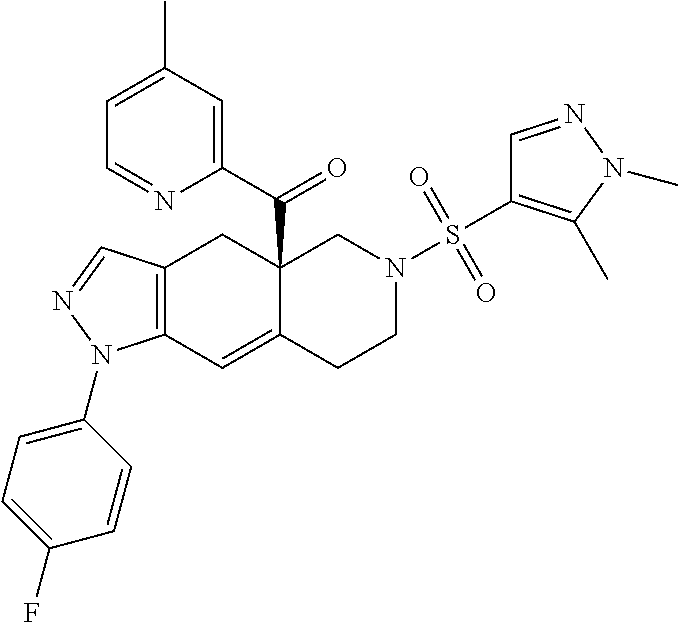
C12=C(C=C3C(C(C4=CC(C)=CC=N4)=O)(C1)CN(S(=O)(=O)C1=C(C)N(C)N=C1)CC3)N(C1=CC=C(F)C=C1)N=C2
